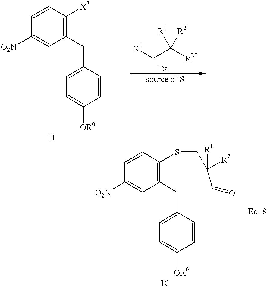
C1=CC(SCC([R2])([R1])C=O)=C(CC2=CC=C([OR6])C=C2)C=C1[O2N].C1=CC([X3])=C(CC2=CC=C([OR6])C=C2)C=C1[O2N].[X4]CC([R27])([R1])[R2]
